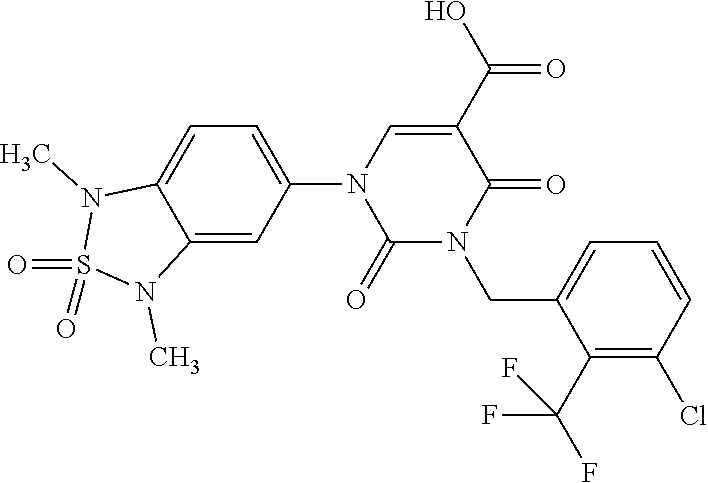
C1=C(N2C(=O)N(CC3=CC=CC(Cl)=C3C(F)(F)F)C(=O)C(C(O)=O)=C2)C=C2C(=C1)N(C)S(=O)(=O)N2C
